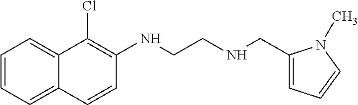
C1=CC=C2C(=C1)C(Cl)=C(NCCNCC1=CC=CN1C)C=C2
